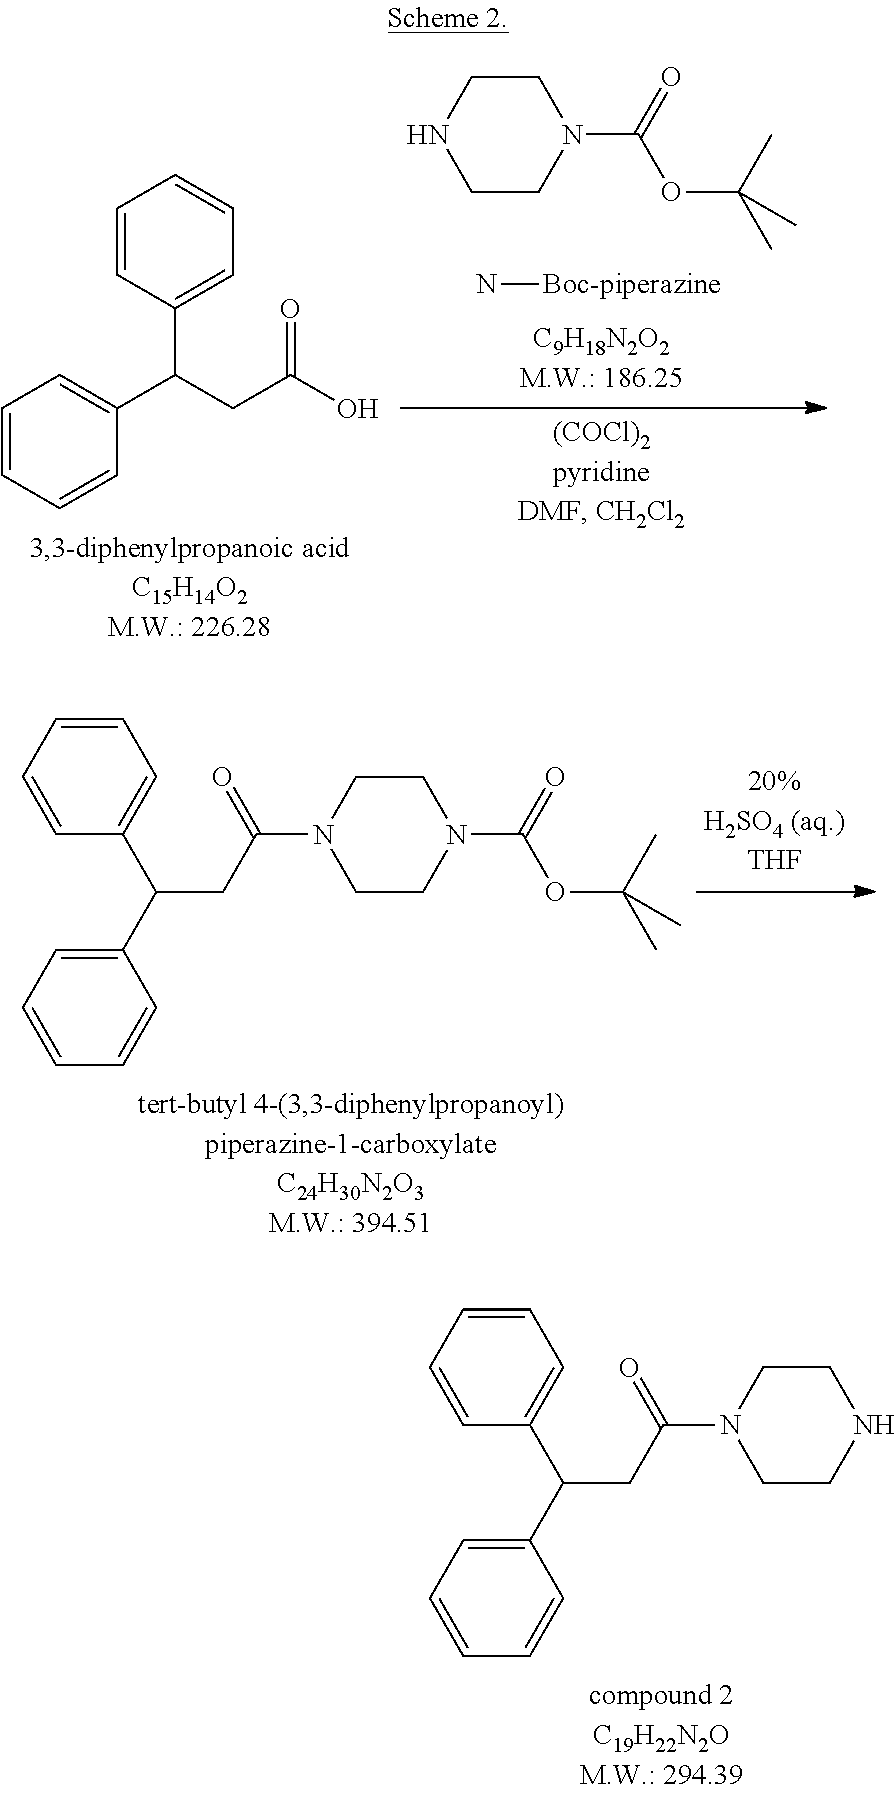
C1CN(C(=O)CC(C2=CC=CC=C2)C2=CC=CC=C2)CCN1C(=O)OC(C)(C)C.C1CN(C(=O)CC(C2=CC=CC=C2)C2=CC=CC=C2)CCN1.C1(C(CC(O)=O)C2=CC=CC=C2)=CC=CC=C1.C1CNCCN1C(=O)OC(C)(C)C.N[Boc-piperazine]
